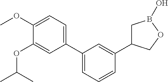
C1(C2=CC=C(OC)C(OC(C)C)=C2)=CC=CC(C2CB(O)OC2)=C1
